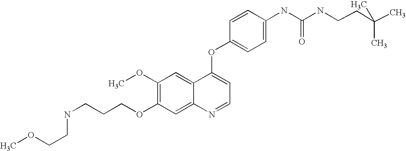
C1=CC(OC2=CC=NC3=CC(OCCCNCCOC)=C(OC)C=C23)=CC=C1NC(=O)NCCC(C)(C)C
